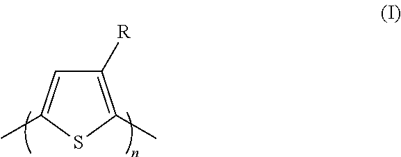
C1([R])=C(C)SC(C)=C1
